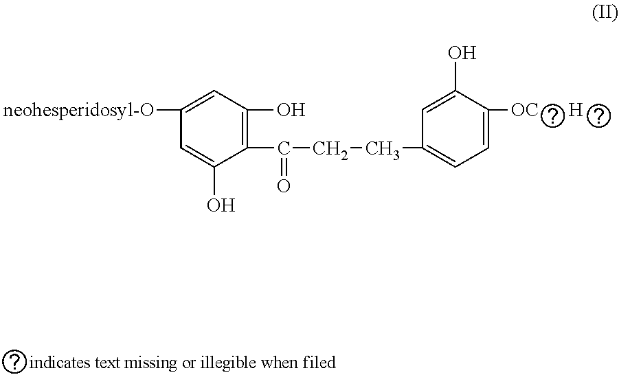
C1(C(=O)CCC2=CC=C([OC      H])C(O)=C2)=C(O)C=C([neohesperidosyl-O])C=C1O
